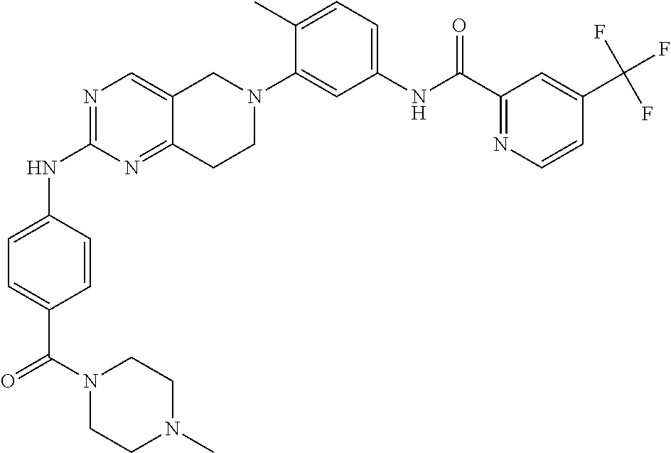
N1=C(NC2=CC=C(C(N3CCN(C)CC3)=O)C=C2)N=C2C(=C1)CN(C1=CC(NC(C3=NC=CC(C(F)(F)F)=C3)=O)=CC=C1C)CC2
